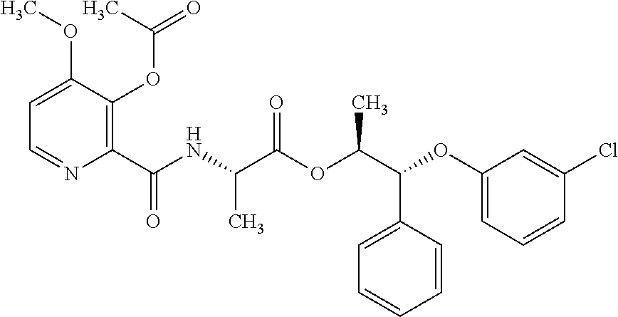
C1(C(NC(C(OC(C(C2=CC=CC=C2)OC2=CC=CC(Cl)=C2)C)=O)C)=O)=C(OC(C)=O)C(OC)=CC=N1
